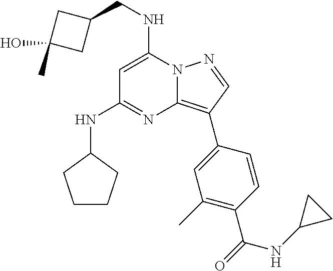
N12C(=C(C3=CC(C)=C(C(=O)NC4CC4)C=C3)C=N1)N=C(NC1CCCC1)C=C2NCC1CC(C)(O)C1
